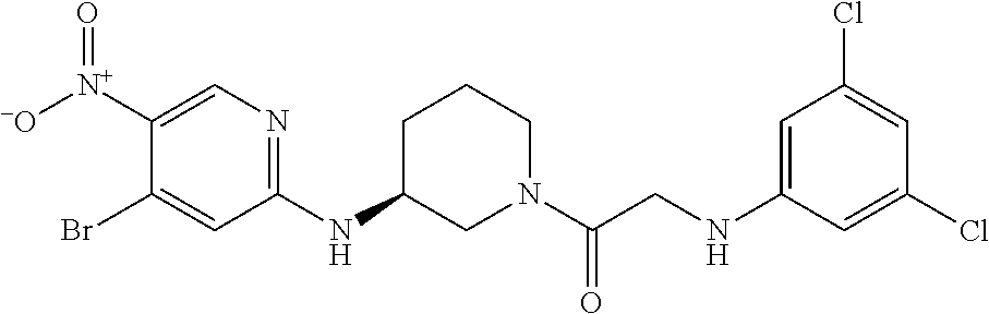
C1(NC2=NC=C([N+]([-O])=O)C(Br)=C2)CN(C(CNC2=CC(Cl)=CC(Cl)=C2)=O)CCC1
